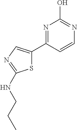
N1=C(C2=CN=C(NCCC)S2)C=CN=C1O
